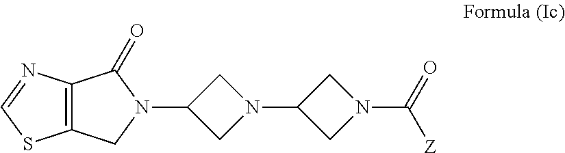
C12=C(N=CS1)C(=O)N(C1CN(C3CN(C([Z])=O)C3)C1)C2
